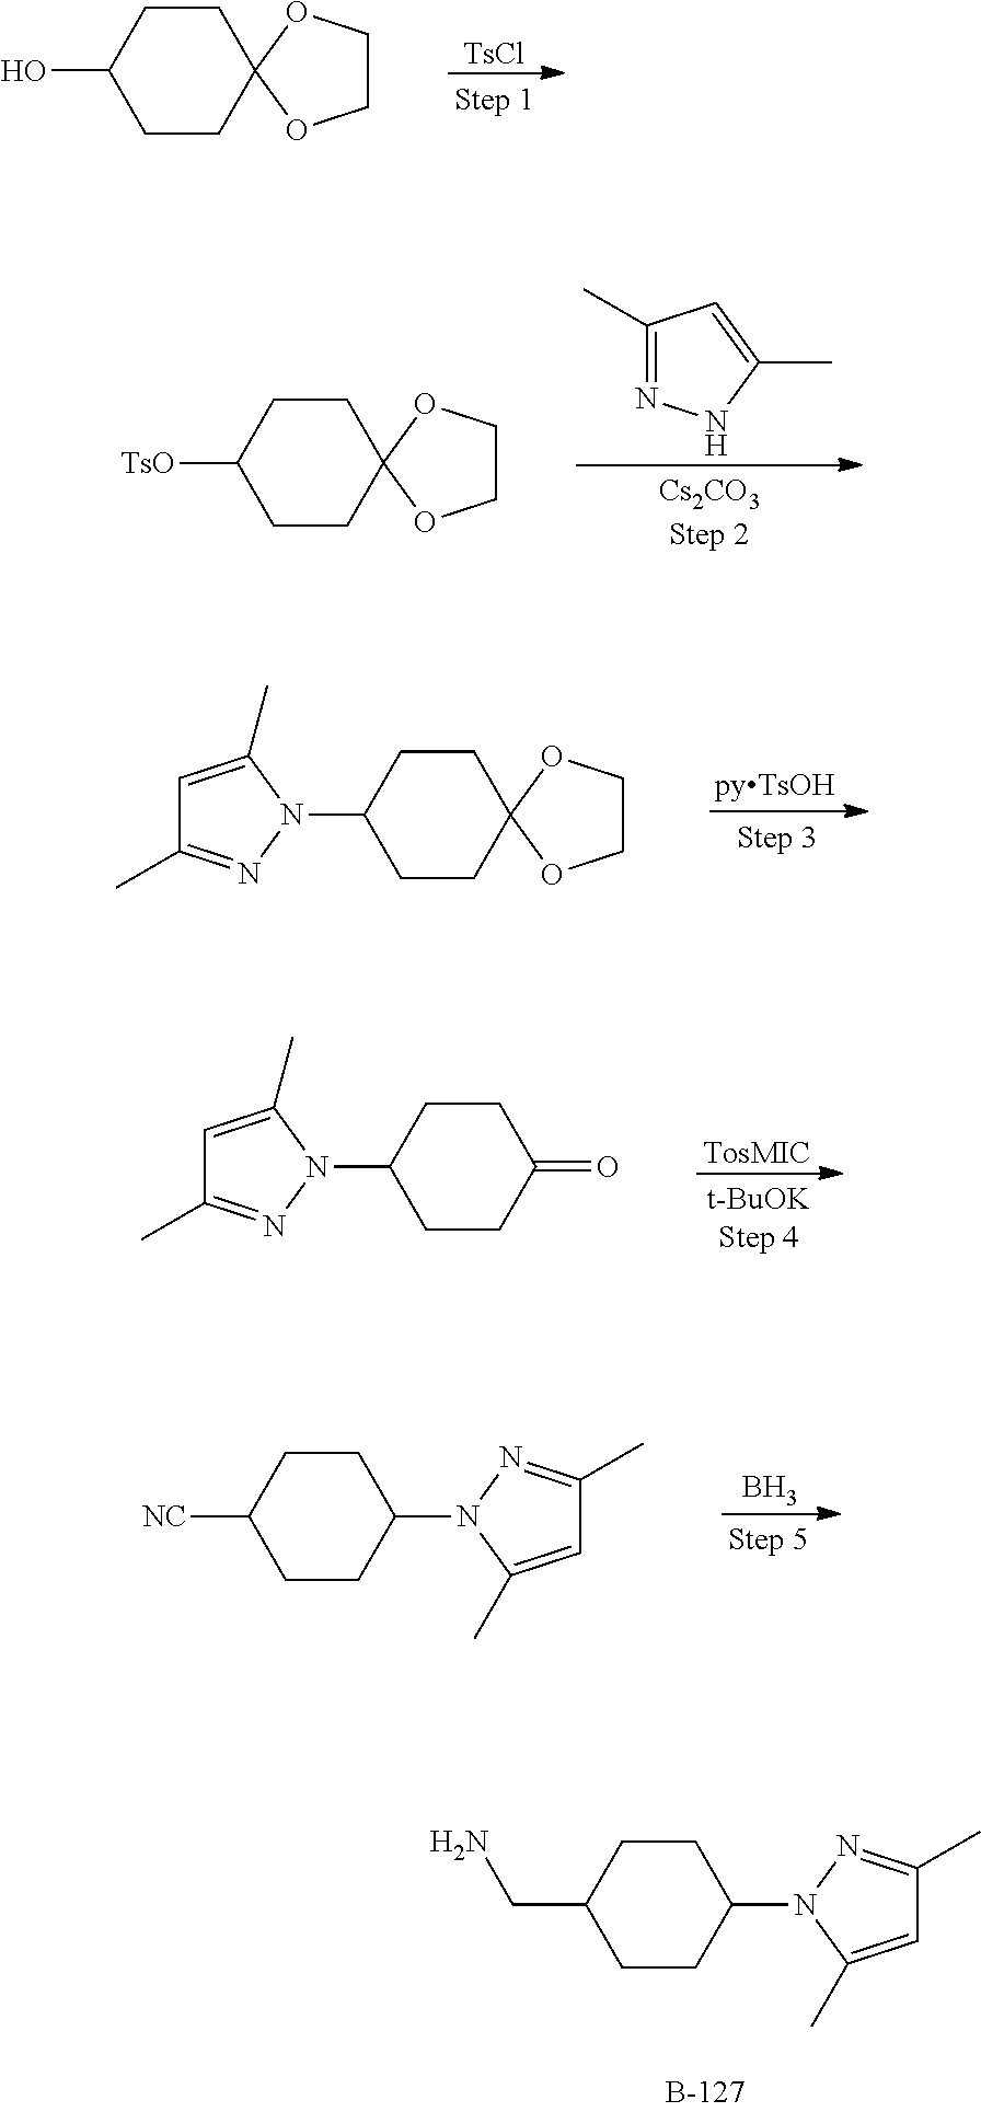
[TsCl].C1CC2(CCC1O)OCCO2.C1CC2(CCC1[TsO])OCCO2.C1(C)=NNC(C)=C1.[pyTsOH].C1CC2(CCC1N1N=C(C)C=C1C)OCCO2.[TosMIC].C1CC(=O)CCC1N1N=C(C)C=C1C.B.C1CC(N2C(C)=CC(C)=N2)CCC1[NC].C1CC(N2C(C)=CC(C)=N2)CCC1CN
